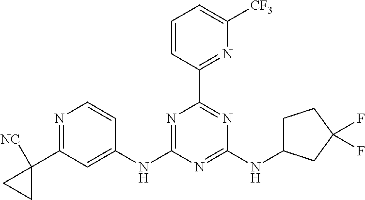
N1=C(NC2=CC(C3([NC])CC3)=NC=C2)N=C(NC2CCC(F)(F)C2)N=C1C1=NC([CF3])=CC=C1
